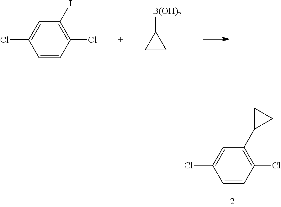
C1=CC(Cl)=C(I)C=C1Cl.C1CC1[B(OH)2].C1=CC(Cl)=C(C2CC2)C=C1Cl
